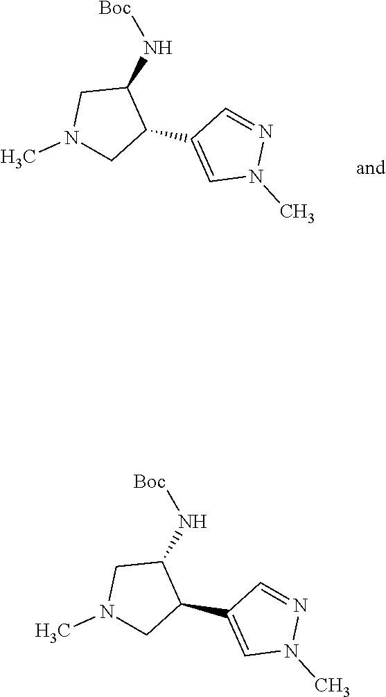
[Boc]NC1CN(C)CC1C1=CN(C)N=C1.[Boc]NC1CN(C)CC1C1=CN(C)N=C1
